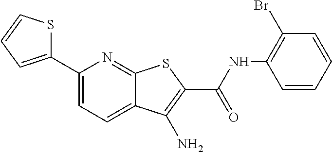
C12=CC=C(C3=CC=CS3)N=C1SC(C(=O)NC1=C(Br)C=CC=C1)=C2N
